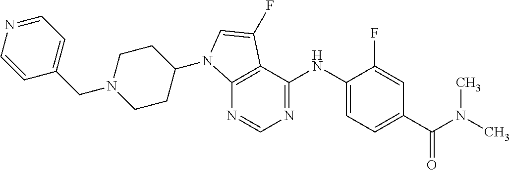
C12=C(C(NC3=CC=C(C(N(C)C)=O)C=C3F)=NC=N1)C(F)=CN2C1CCN(CC2=CC=NC=C2)CC1
